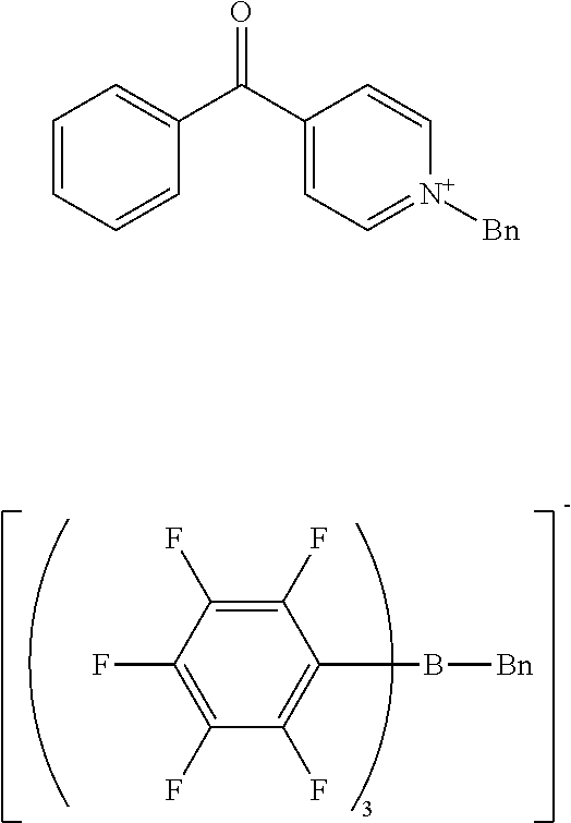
C1(F)=C(F)C(F)=C(B[Bn])C(F)=C1F.C1(C(C2=CC=[N+]([Bn])C=C2)=O)=CC=CC=C1
